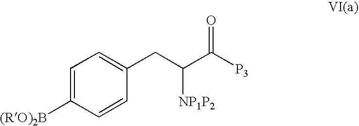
C1=C([(RO)2B])C=CC(CC(C([P3])=O)[NP1P2])=C1
